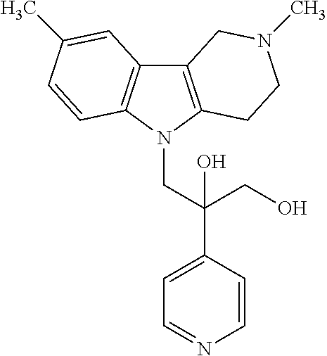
C12=C(N(CC(C3=CC=NC=C3)(CO)O)C3=C1C=C(C)C=C3)CCN(C)C2
